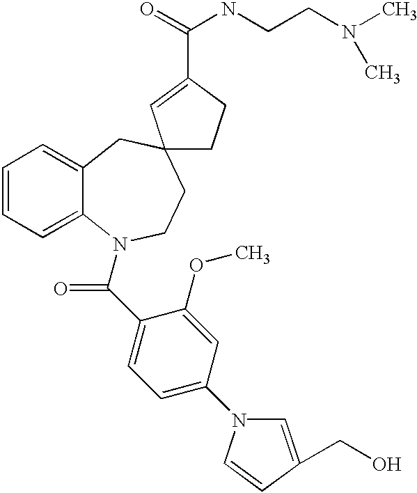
C1=CC=C2C(=C1)CC1(CCN2C(C2=CC=C(N3C=C(CO)C=C3)C=C2OC)=O)CCC(C(=O)NCCN(C)C)=C1
